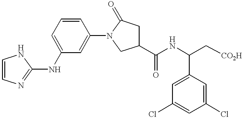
C1(NC2=CC=CC(N3CC(C(NC(C[CO2H])C4=CC(Cl)=CC(Cl)=C4)=O)CC3=O)=C2)=NC=CN1
